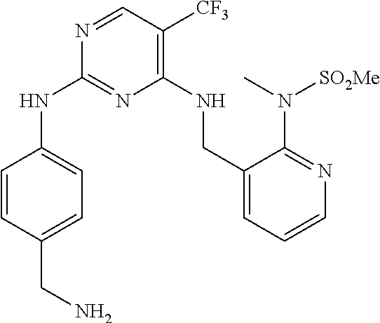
C1=CC(CN)=CC=C1NC1=NC(NCC2=CC=CN=C2N(C)[SO2Me])=C([CF3])C=N1
